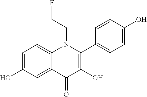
C1=C(O)C=C2C(=C1)N(CCF)C(C1=CC=C(O)C=C1)=C(O)C2=O
